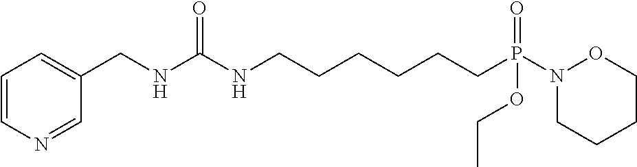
C1(CNC(NCCCCCCP(N2OCCCC2)(=O)OCC)=O)=CC=CN=C1
